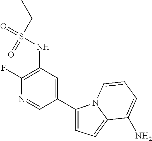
C1(NS(=O)(CC)=O)=C(F)N=CC(C2=CC=C3N2C=CC=C3N)=C1
